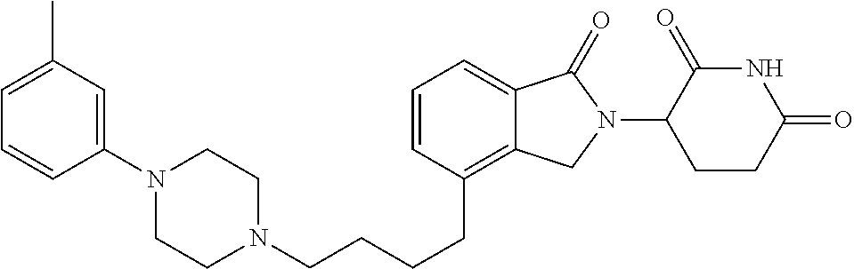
C(CCCC1=C2C(=CC=C1)C(=O)N(C1C(=O)NC(=O)CC1)C2)N1CCN(C2=CC(C)=CC=C2)CC1
